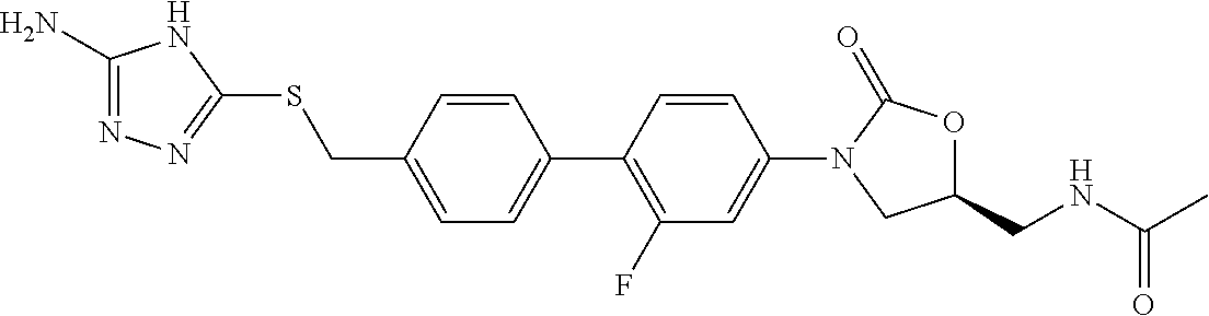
C1=C(C2=C(F)C=C(N3CC(CNC(C)=O)OC3=O)C=C2)C=CC(CSC2=NN=C(N)N2)=C1
